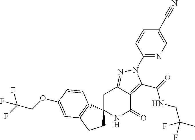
C1C2=NN(C3=NC=C(C#N)C=C3)C(C(=O)NCC(C)(F)F)=C2C(=O)NC12CCC1=C2C=CC(OCC(F)(F)F)=C1
